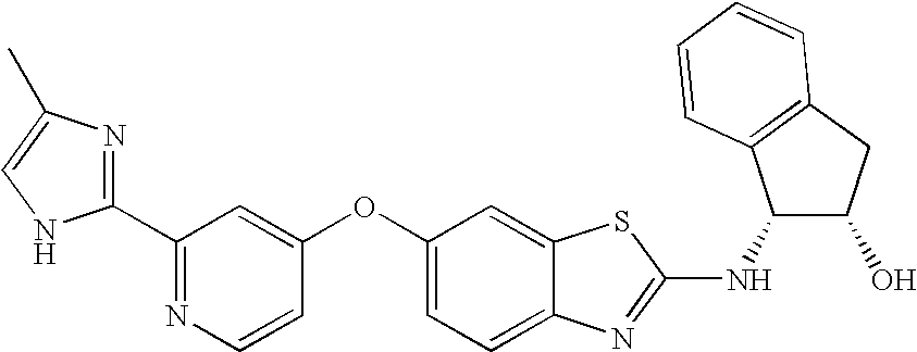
N1=C(C2=NC(C)=CN2)C=C(OC2=CC=C3C(=C2)SC(NC2C(O)CC4=C2C=CC=C4)=N3)C=C1
